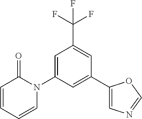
C1=C(N2C(=O)C=CC=C2)C=C(C2=CN=CO2)C=C1C(F)(F)F
